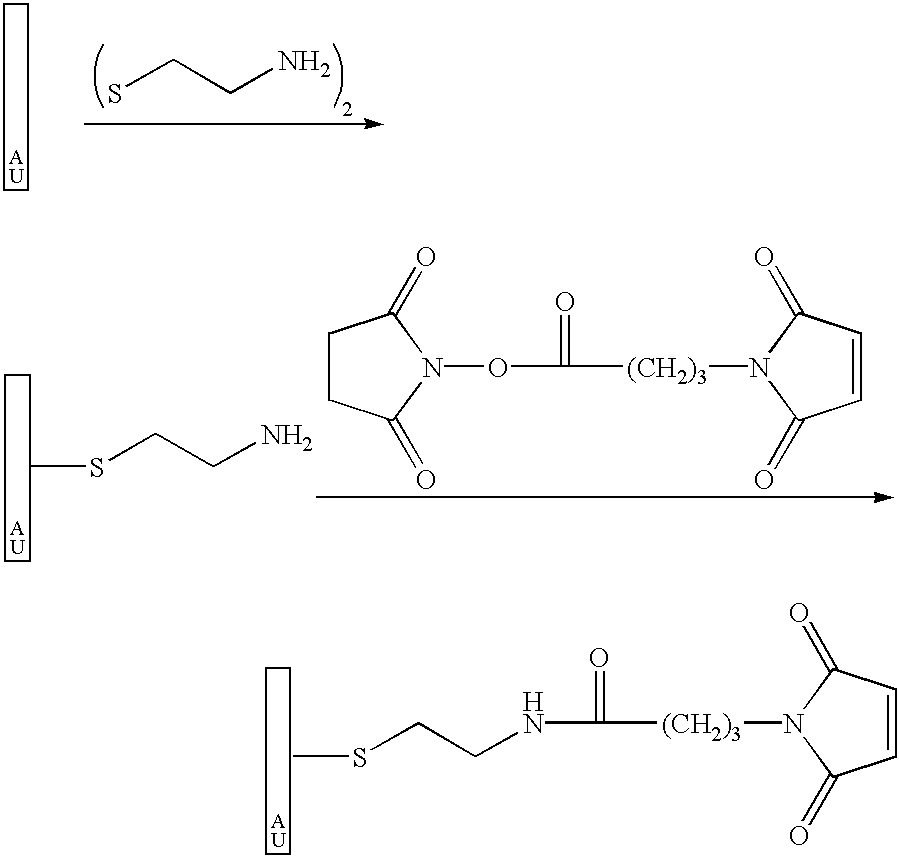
SCCN.[A].[U].O(C([(CH2)3]N1C(=O)C=CC1=O)=O)N1C(=O)CCC1=O.S(CCN)C.[A].[U].S(CCNC([(CH2)3]N1C(=O)C=CC1=O)=O)C.[A].[U]
